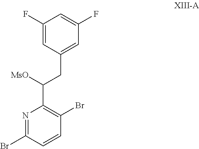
C1=C(F)C=C(CC(C2=C(Br)C=CC(Br)=N2)[MsO])C=C1F
